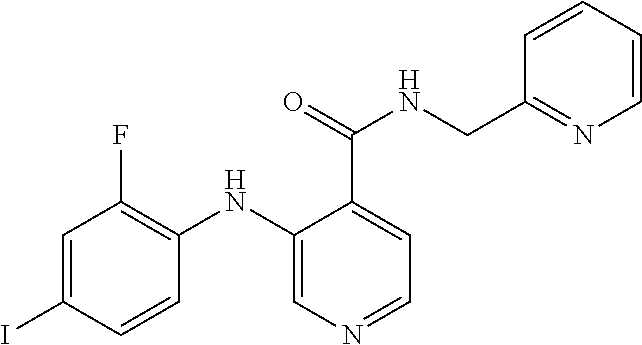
C1=C(I)C=CC(NC2=CN=CC=C2C(NCC2=NC=CC=C2)=O)=C1F
